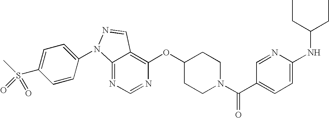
C12=NC=NC(OC3CCN(C(C4=CC=C(NC(CC)CC)N=C4)=O)CC3)=C1C=NN2C1=CC=C(S(C)(=O)=O)C=C1
